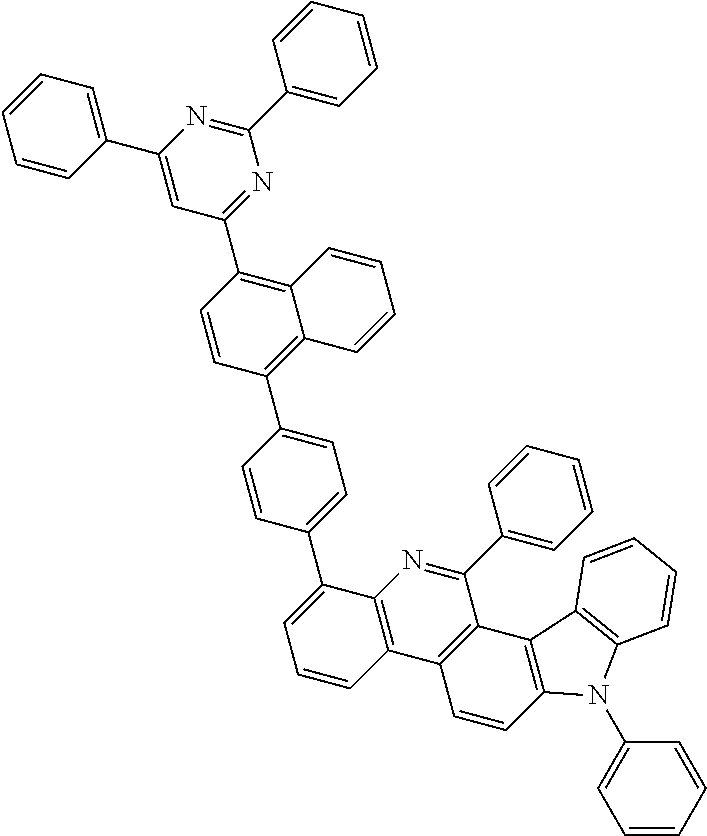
C1=CC(C2=CC(C3=C4C(=C(C5=CC=C(C6=CC=CC7=C6N=C(C6=CC=CC=C6)C6=C7C=CC7=C6C6=C(N7C7=CC=CC=C7)C=CC=C6)C=C5)C=C3)C=CC=C4)=NC(C3=CC=CC=C3)=N2)=CC=C1
